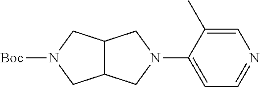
C1(N2CC3C(C2)CN([Boc])C3)=CC=NC=C1C
